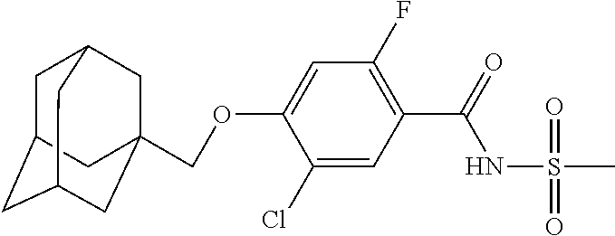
C1(Cl)=CC(C(=O)NS(=O)(C)=O)=C(F)C=C1OCC12CC3CC(CC(C1)C3)C2
